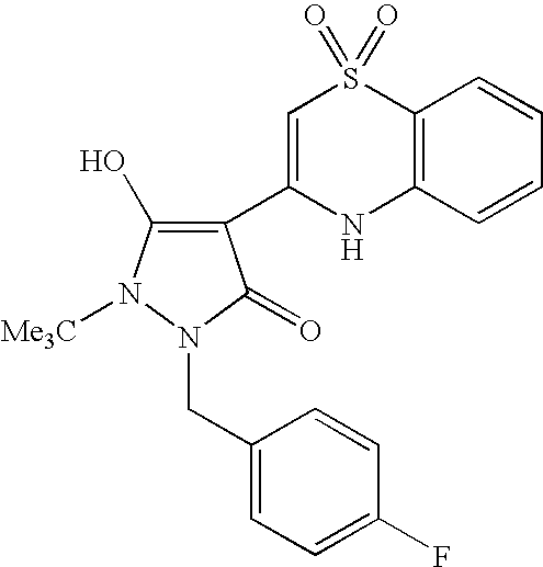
C1=C(C2=C(O)N([Me3C])N(CC3=CC=C(F)C=C3)C2=O)NC2=C(S1(=O)=O)C=CC=C2
